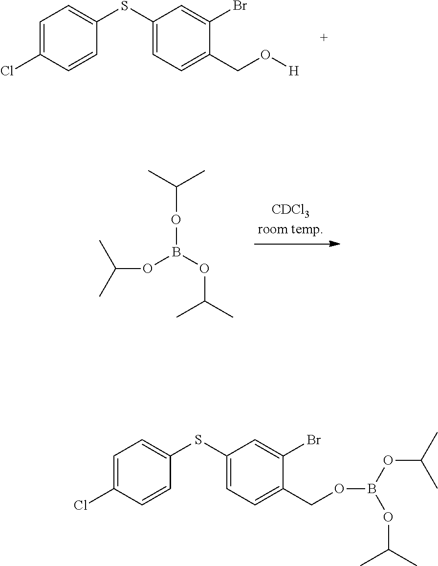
C1=C(Cl)C=CC(SC2=CC=C(CO[H])C(Br)=C2)=C1.C(OB(OC(C)C)OC(C)C)(C)C.C1=C(Cl)C=CC(SC2=CC=C(COB(OC(C)C)OC(C)C)C(Br)=C2)=C1
